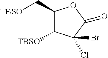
C1(C[TBSO])C([TBSO])C(Cl)(Br)C(=O)O1
